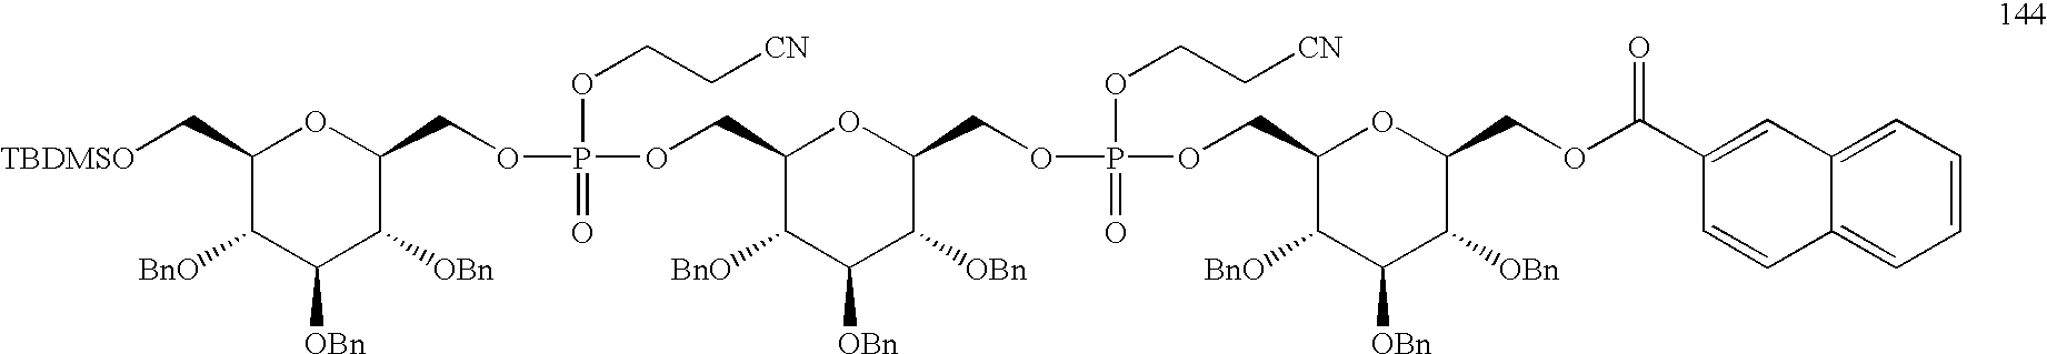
C1(C[TBDMSO])C([BnO])C([OBn])C([OBn])C(COP(OCC[CN])(OCC2C([BnO])C([OBn])C([OBn])C(COP(OCC[CN])(OCC3C([BnO])C([OBn])C([OBn])C(COC(C4=CC5=CC=CC=C5C=C4)=O)O3)=O)O2)=O)O1
